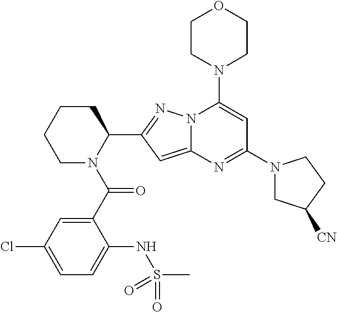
C1CCN(C(C2=CC(Cl)=CC=C2NS(C)(=O)=O)=O)C(C2=NN3C(=C2)N=C(N2CC([CN])CC2)C=C3N2CCOCC2)C1
